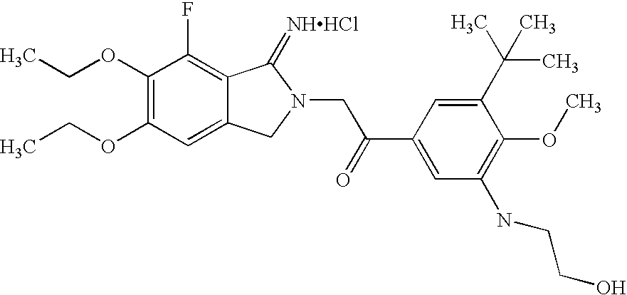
C1(OCC)=C(OCC)C=C2C(=C1F)C(=[NHHCl])N(CC(C1=CC(NCCO)=C(OC)C(C(C)(C)C)=C1)=O)C2
